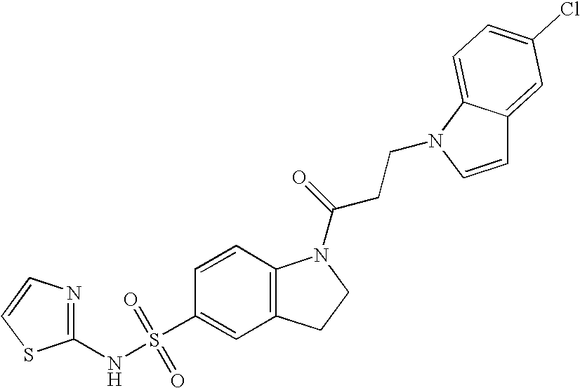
C1(NS(C2=CC3=C(C=C2)N(C(=O)CCN2C4=CC=C(Cl)C=C4C=C2)CC3)(=O)=O)=NC=CS1
